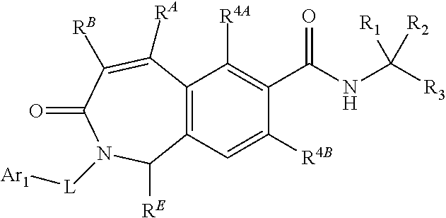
C12=C(C=C([R4B])C(C(NC([R3])([R1])[R2])=O)=C1[R4A])C([RE])N([L][Ar1])C(=O)C([RB])=C2[RA]
